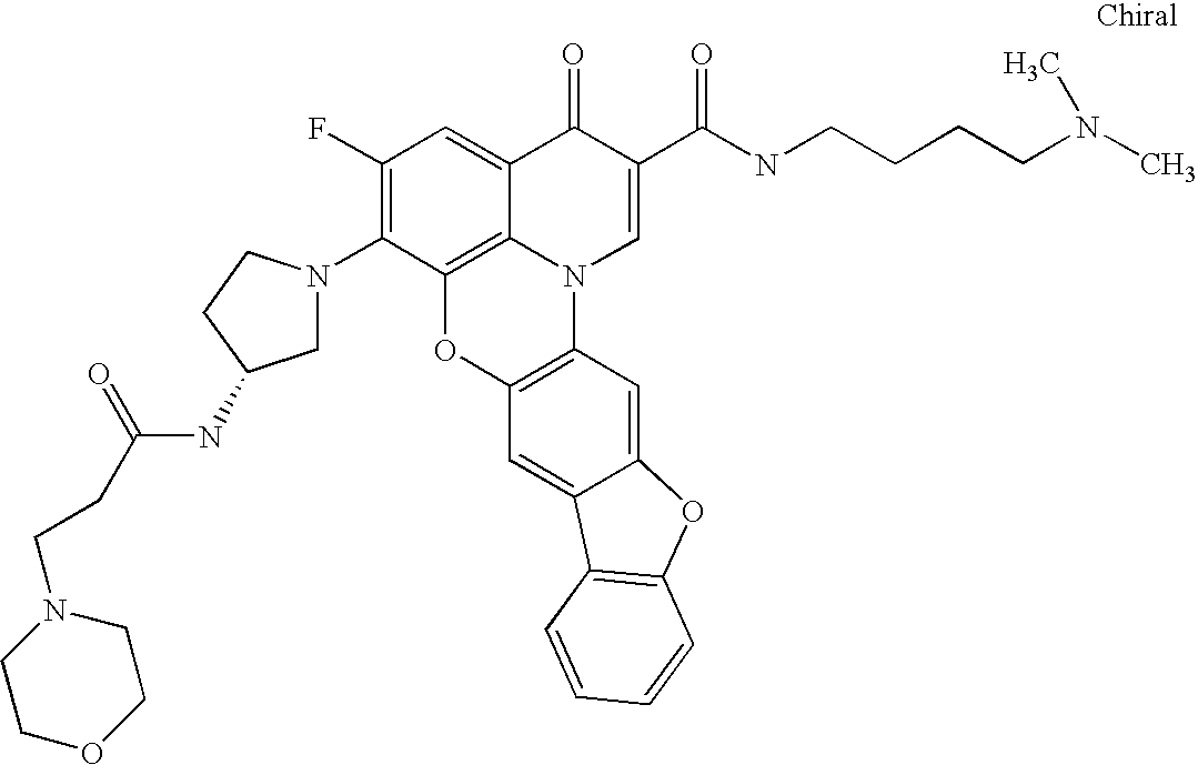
C1(F)=C(N2CC(NC(=O)CCN3CCOCC3)CC2)C2=C3C(=C1)C(=O)C(C(NCCCCN(C)C)=O)=CN3C1=C(O2)C=C2C(=C1)OC1=C2C=CC=C1
